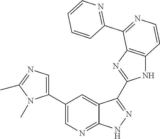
C1(C2=CN=C3C(=C2)C(C2=NC4=C(N2)C=CN=C4C2=NC=CC=C2)=N[N H]3)=CN=C(C)N1C
